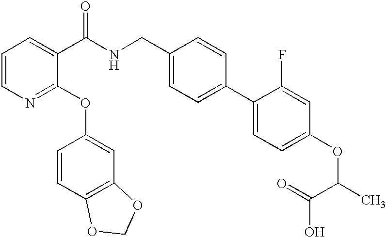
C1=CN=C(OC2=CC3=C(C=C2)OCO3)C(C(NCC2=CC=C(C3=CC=C(OC(C)C(=O)O)C=C3F)C=C2)=O)=C1
